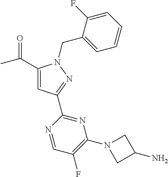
C1(C(=O)C)=CC(C2=NC(N3CC(N)C3)=C(F)C=N2)=NN1CC1=CC=CC=C1F
